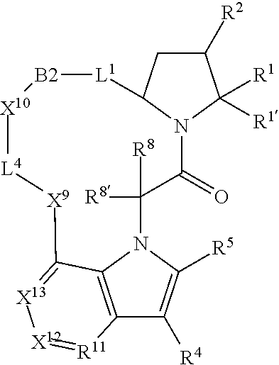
C12=C3N(C([R5])=C1[R4])C([R8])([R8])C(=O)N1C(CC([R2])C1([R1])[R1])[L1][B2][X10][L4][X9]C3=[X13][X12]=[R11]2
